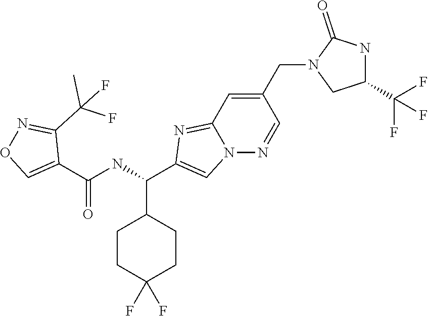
C1CC(F)(F)CCC1C(NC(C1=CON=C1C(F)(C)F)=O)C1=CN2C(=N1)C=C(CN1CC(C(F)(F)F)NC1=O)C=N2
